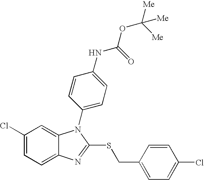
C1(Cl)=CC=C2C(=C1)N(C1=CC=C(NC(OC([Me])([Me])[Me])=O)C=C1)C(SCC1=CC=C(Cl)C=C1)=N2
